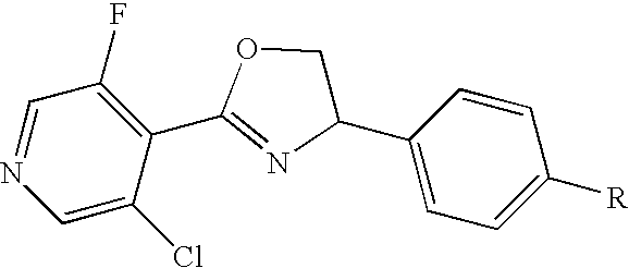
C1=C(Cl)C(C2=NC(C3=CC=C([R])C=C3)CO2)=C(F)C=N1
